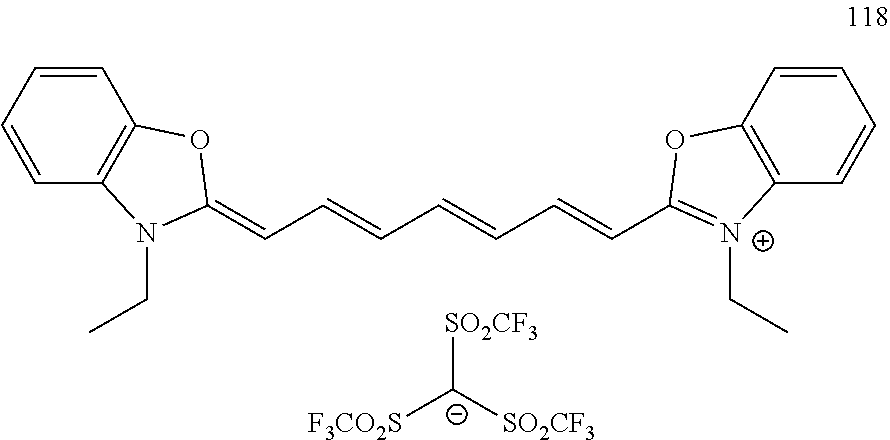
[SO2CF3][C-]([SO2CF3])[F3CO2S].C1=CC=CC2=C1OC(=CC=CC=CC=CC1=[N+](CC)C3=C(C=CC=C3)O1)N2CC
